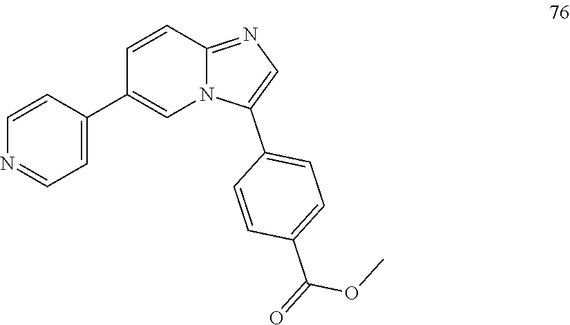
C1=CC(C2=CN3C(=NC=C3C3=CC=C(C(OC)=O)C=C3)C=C2)=CC=N1
